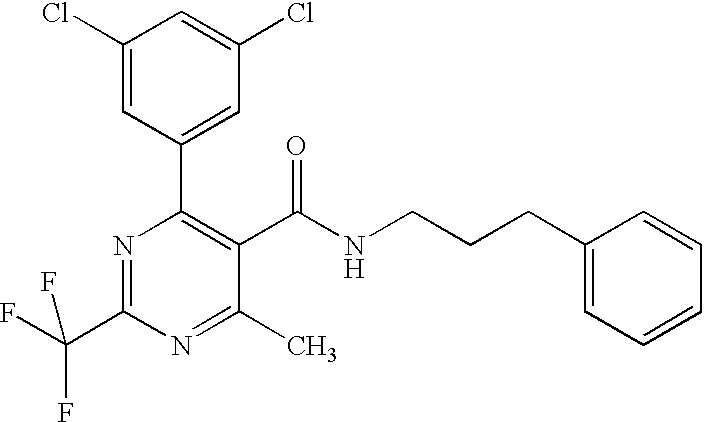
C1(Cl)=CC(C2=C(C(NCCCC3=CC=CC=C3)=O)C(C)=NC(C(F)(F)F)=N2)=CC(Cl)=C1
